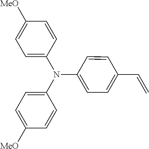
C1=CC(C=C)=CC=C1N(C1=CC=C([MeO])C=C1)C1=CC=C([MeO])C=C1
